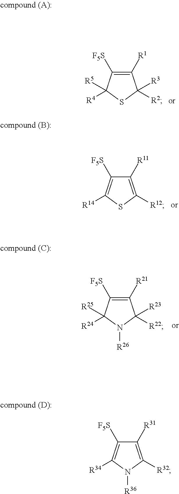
C1([R1])=C([F5S])C([R4])([R5])SC1([R2])[R3].C1([R11])=C([R12])SC([R14])=C1[F5S].C1([R21])=C([F5S])C([R24])([R25])N([R26])C1([R22])[R23].C1([R31])=C([R32])N([R36])C([R34])=C1[F5S]
